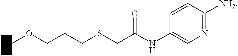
C1=CC([NH2])=NC=C1NC(CSCCCOC)=O
